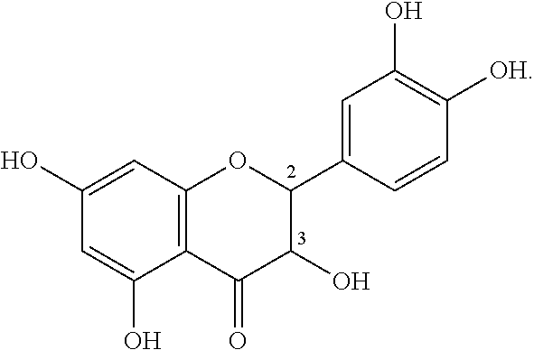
C12=C(C=C(O)C=C1O)OC(C1=CC(O)=C([OH])C=C1)C(O)C2=O
